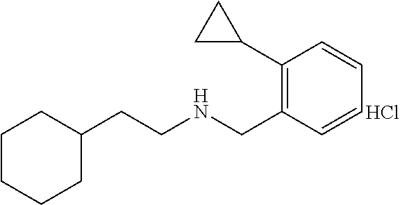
C1(CCNCC2=C(C3CC3)C=CC=C2)CCCCC1.Cl
